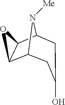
C12C3C(C(N1[Me])CC(O)C2)O3
